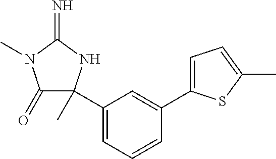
C1(=O)N(C)C(=N)NC1(C1=CC=CC(C2=CC=C(C)S2)=C1)C
